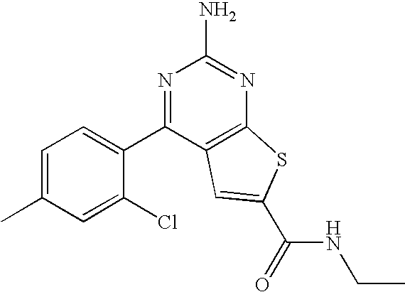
C1=C(Cl)C(C2=NC(N)=NC3=C2C=C(C(NCC)=O)S3)=CC=C1C
